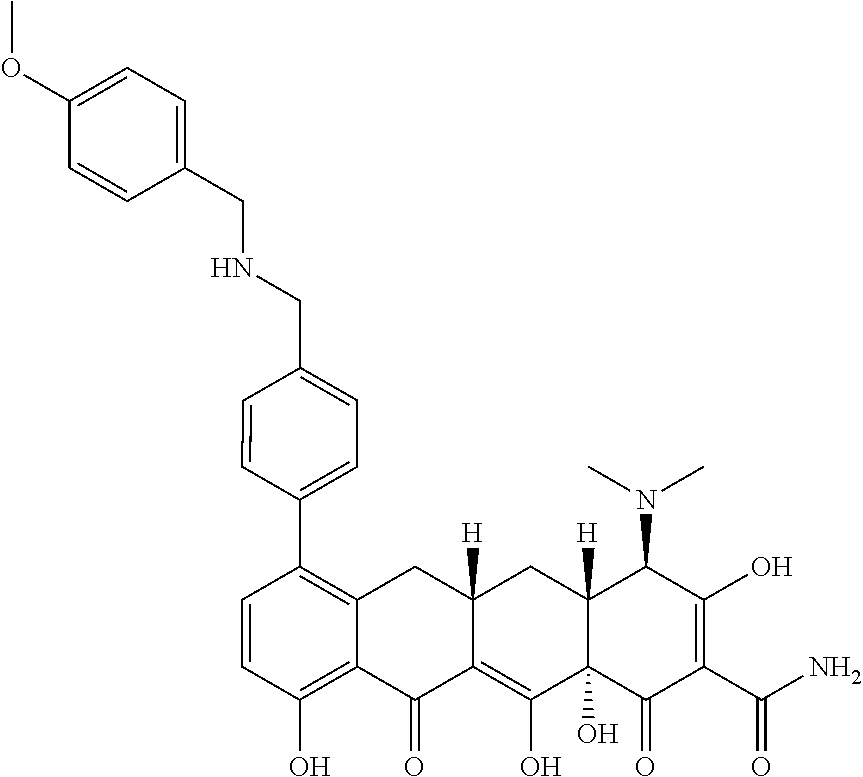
C1=CC(O)=C2C(=C1C1=CC=C(CNCC3=CC=C(OC)C=C3)C=C1)CC1([H])C(=C(O)C3(O)C([H])(C1)C(N(C)C)C(O)=C(C(N)=O)C3=O)C2=O
